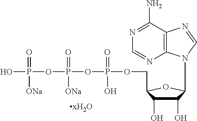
OP(OP(OP(OCC1C(O)C(O)C(N2C3=C(C(N)=NC=N3)N=C2)O1)(=O)O)(=O)[ONa])(=O)[ONa]
